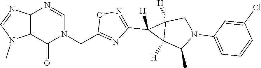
C12=C(N=CN(CC3=NC(C4([H])C5([H])C4([H])CN(C4=CC=CC(Cl)=C4)C5C)=NO3)C1=O)N=CN2C
